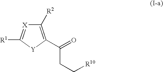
C1([R2])=C(C(=O)CC[R10])[Y]C([R1])=[X]1
